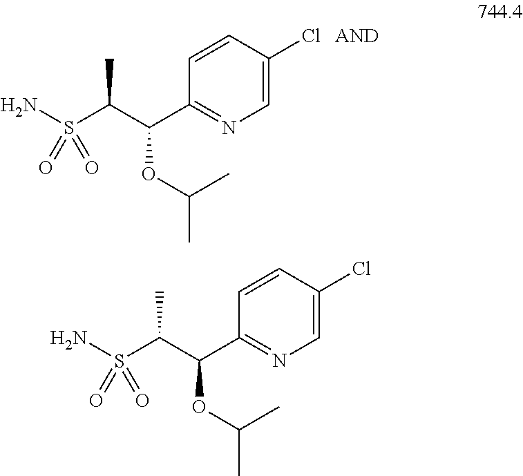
NS(C(C(C1=NC=C(Cl)C=C1)OC(C)C)C)(=O)=O.NS(C(C(C1=NC=C(Cl)C=C1)OC(C)C)C)(=O)=O
